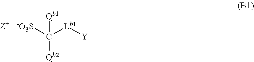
[-O3S]C([Lb1][Y])([Qb2])[Qb1]
